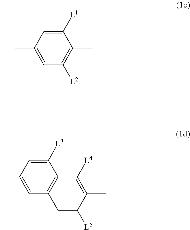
C1([L1])=CC(C)=CC([L2])=C1C.C1([L3])=CC(C)=CC2=C1C([L4])=C(C)C([L5])=C2
